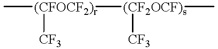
C[(CFOCF2)r]([CF3])[(CF2OCF)s]([CF3])C
